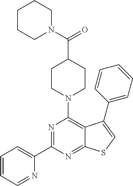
C1=CC=NC(C2=NC(N3CCC(C(N4CCCCC4)=O)CC3)=C3C(=N2)SC=C3C2=CC=CC=C2)=C1
